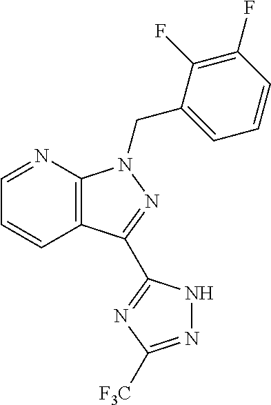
C1=NC2=C(C=C1)C(C1=NC([F3C])=NN1)=NN2CC1=CC=CC(F)=C1F
